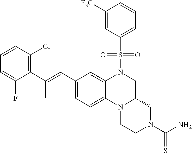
C1CN2C3=CC=C(C=C(C4=C(Cl)C=CC=C4F)C)C=C3N(S(C3=CC=CC([F3C])=C3)(=O)=O)CC2CN1C(=S)N
